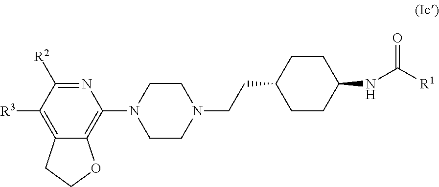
N1=C([R2])C([R3])=C2C(=C1N1CCN(CCC3CCC(NC([R1])=O)CC3)CC1)OCC2
